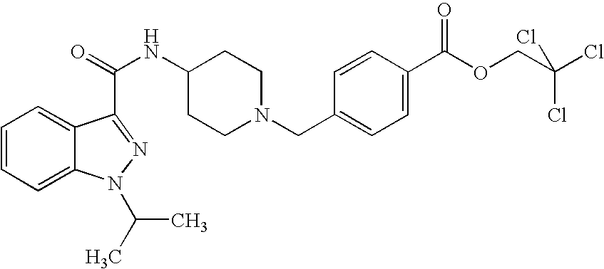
C1=CC=C2C(=C1)C(C(=O)NC1CCN(CC3=CC=C(C(OCC(Cl)(Cl)Cl)=O)C=C3)CC1)=NN2C(C)C
